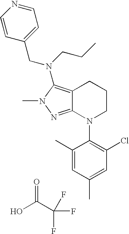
OC(C(F)(F)F)=O.C12=NN(C)C(N(CCC)CC3=CC=NC=C3)=C1CCCN2C1=C(Cl)C=C(C)C=C1C
